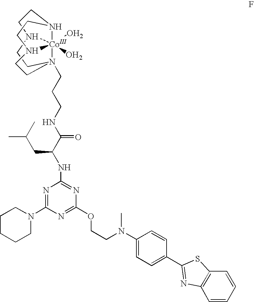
C1CN2(CCCNC(C(NC3=NC(OCCN(C)C4=CC=C(C5=NC6=C(C=CC=C6)S5)C=C4)=NC(N4CCCCC4)=N3)CC(C)C)=O)[Co]34(O)(O)N(CC2)CCN3CCN14
